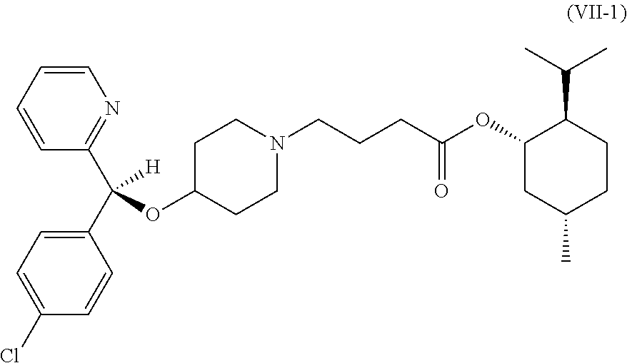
C1C(OC(C2=NC=CC=C2)(C2=CC=C(Cl)C=C2)[H])CCN(CCCC(OC2CC(C)CCC2C(C)C)=O)C1
